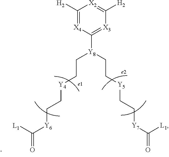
C1([H2])=[X4]C([Y8](CC[Y5]CC[Y7]C([L1])=O)CC[Y4]CC[Y6]C([L1])=O)=[X3]C([H2])=[X2]1
